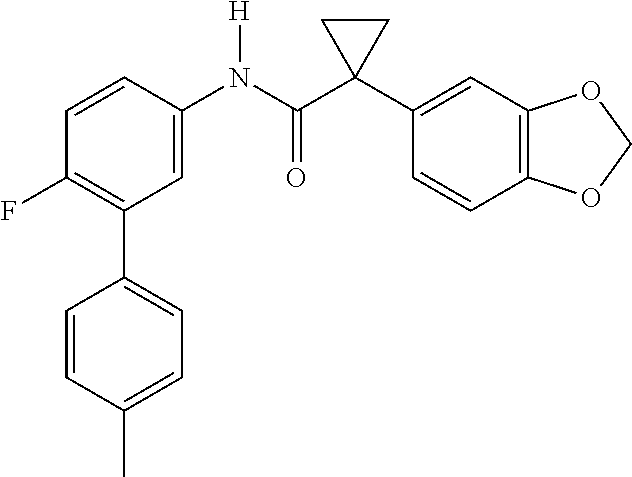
C1=C(N(C(C2(C3=CC4=C(C=C3)OCO4)CC2)=O)[H])C=CC(F)=C1C1=CC=C(C)C=C1
